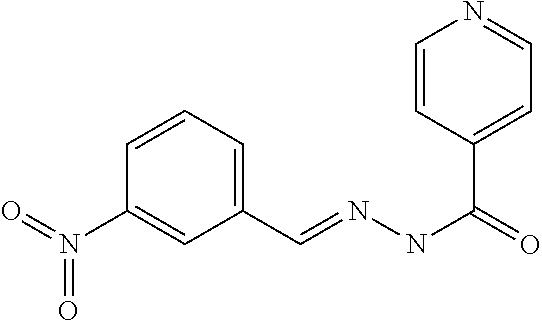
C1=CC=C(C=NNC(C2=CC=NC=C2)=O)C=C1N(=O)=O
